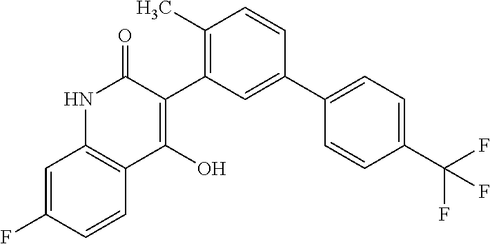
C1(C2=C(C)C=CC(C3=CC=C(C(F)(F)F)C=C3)=C2)=C(O)C2=C(NC1=O)C=C(F)C=C2
